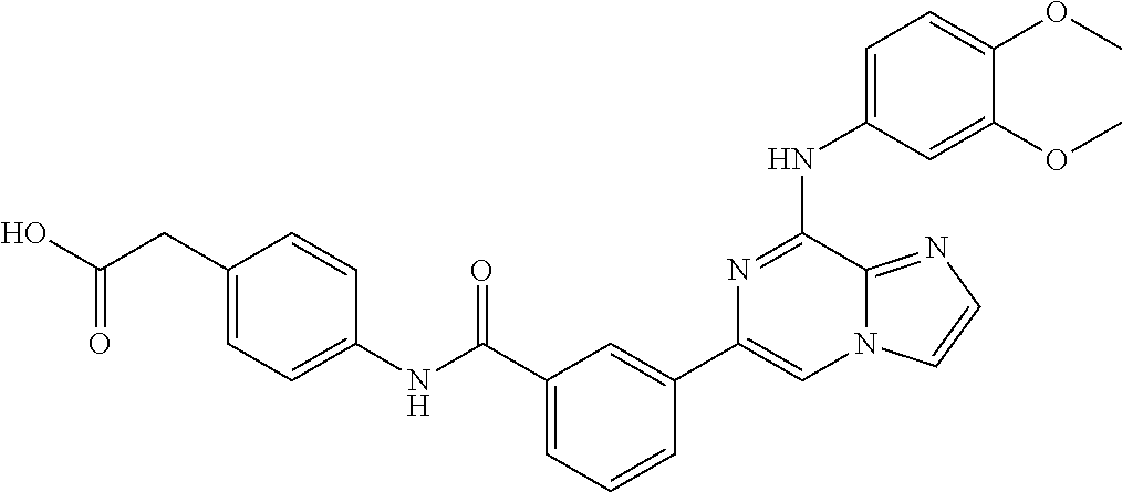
C1=C(NC2=NC(C3=CC(C(NC4=CC=C(CC(O)=O)C=C4)=O)=CC=C3)=CN3C2=NC=C3)C=C(OC)C(OC)=C1
